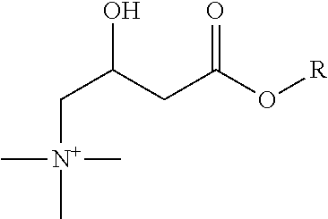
C(C(CC(O[R])=O)O)[N+](C)(C)C
